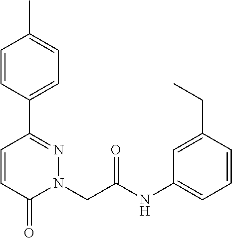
C1=CC(C2=NN(CC(NC3=CC=CC(CC)=C3)=O)C(=O)C=C2)=CC=C1C
